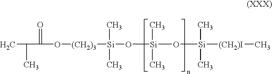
CC(C)C(=O)O[(CH2)3][Si](C)(C)O[Si](O[Si](C)(C)[(CH2)I]C)(C)C
